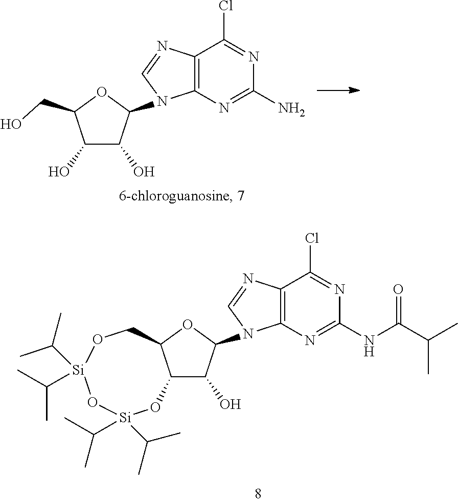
C1(O)C(O)C(N2C3=C(C(Cl)=NC(N)=N3)N=C2)OC1CO.C12C(O)C(N3C4=C(C(Cl)=NC(NC(C(C)C)=O)=N4)N=C3)OC1CO[Si](C(C)C)(C(C)C)O[Si](C(C)C)(C(C)C)O2
